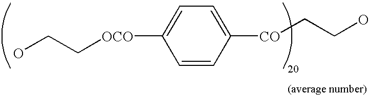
C1=CC([CO]CCO)=CC=C1[OCO]CCO
